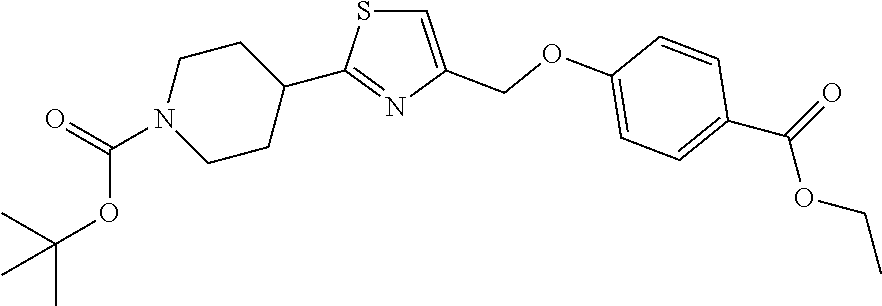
C1=C(COC2=CC=C(C(OCC)=O)C=C2)N=C(C2CCN(C(OC(C)(C)C)=O)CC2)S1
